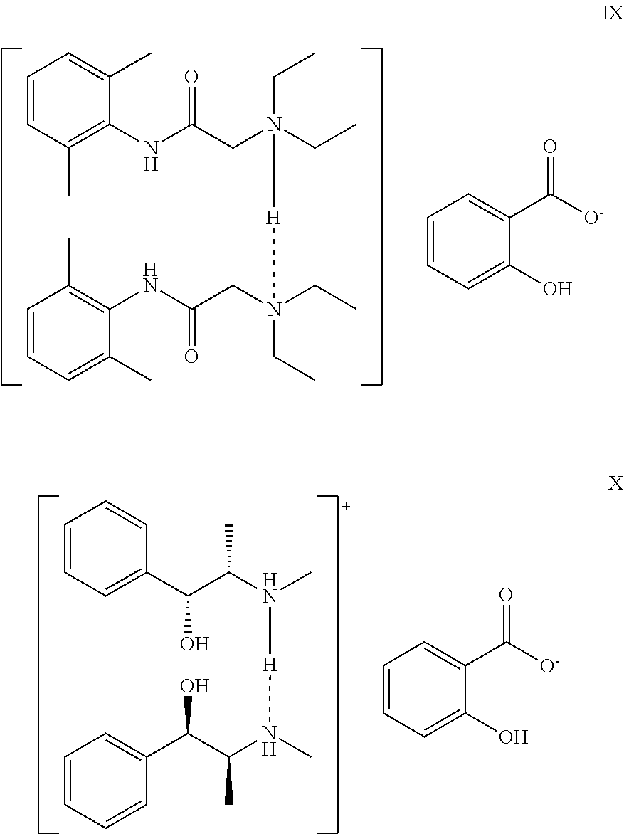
C1=CC(C)=C(NC(CN(CC)(CC)[H]N(CC(NC2=C(C)C=CC=C2C)=O)(CC)CC)=O)C(C)=C1.C1=CC=C(O)C(C(=O)[O-])=C1.C1=CC=C(C(C(N(C)[H]N(C(C(C2=CC=CC=C2)O)C)C)C)O)C=C1.C1=CC=C(O)C(C(=O)[O-])=C1
